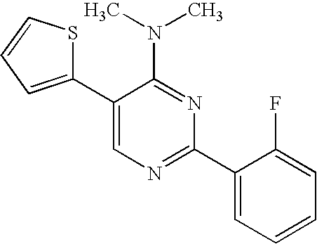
C1(C2=CC=CS2)=CN=C(C2=CC=CC=C2F)N=C1N(C)C
